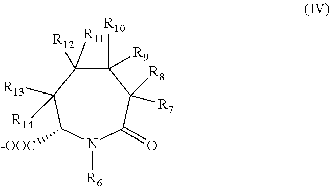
C1([R10])([R9])C([R12])([R11])C([R13])([R14])C([-OOC])N([R6])C(=O)C1([R7])[R8]
